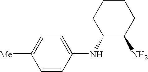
C1([Me])=CC=C(NC2C(N)CCCC2)C=C1
